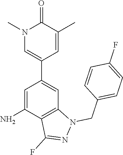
C1=C(N)C2=C(C=C1C1=CN(C)C(=O)C(C)=C1)N(CC1=CC=C(F)C=C1)N=C2F
